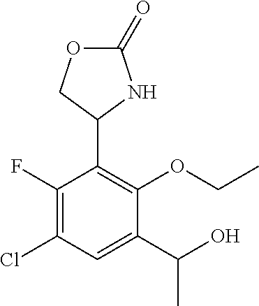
C1(F)=C(Cl)C=C(C(O)C)C(OCC)=C1C1NC(=O)OC1
